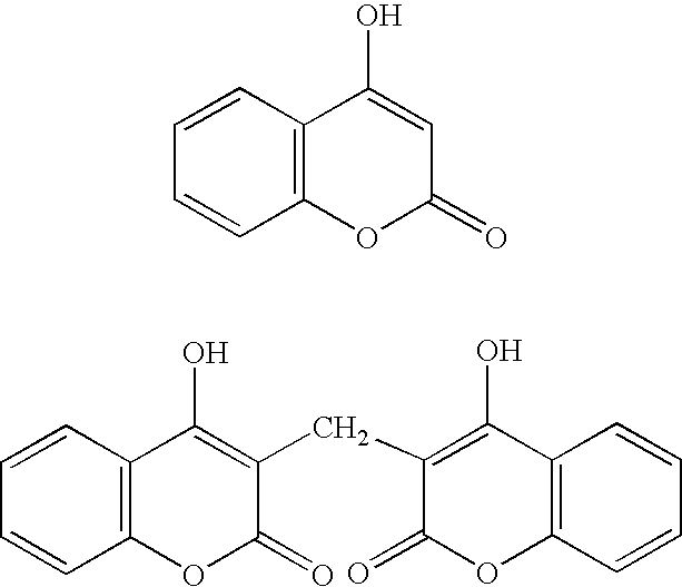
C1=CC2=C(C=C1)OC(=O)C=C2O.C1=CC2=C(C=C1)OC(=O)C(CC1=C(O)C3=C(OC1=O)C=CC=C3)=C2O
